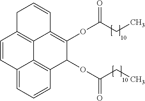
C1C2=C3C(=C(OC(CC)=O)C(OC(CC)=O)C4=C3C(=CC=C4)C=C2)C=C1
